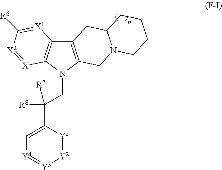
C12=C(N(CC([R8])([R7])C3=C[Y4]=[Y3][Y2]=[Y1]3)C3=C1[X1]=C([R6])[X2]=[X]3)CN1C(C2)CCCC1
